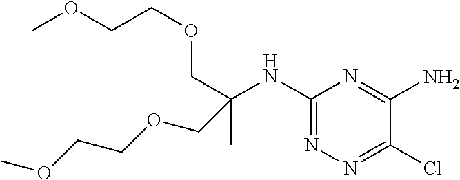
ClC1=NN=C(NC(C)(COCCOC)COCCOC)N=C1N
